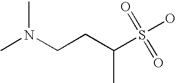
CN(C)CCC(C)S(O)(=O)=O
